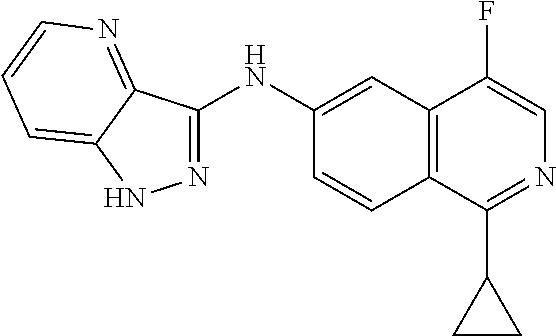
N1=C(NC2=CC3=C(C=C2)C(C2CC2)=NC=C3F)C2=NC=CC=C2N1
